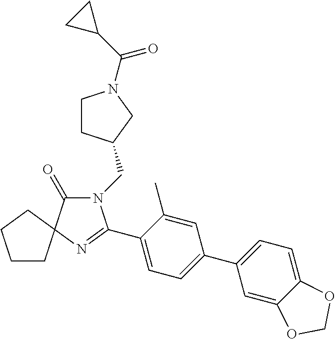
N1(CC2CCN(C(C3CC3)=O)C2)C(=O)C2(N=C1C1=CC=C(C3=CC=C4C(=C3)OCO4)C=C1C)CCCC2
